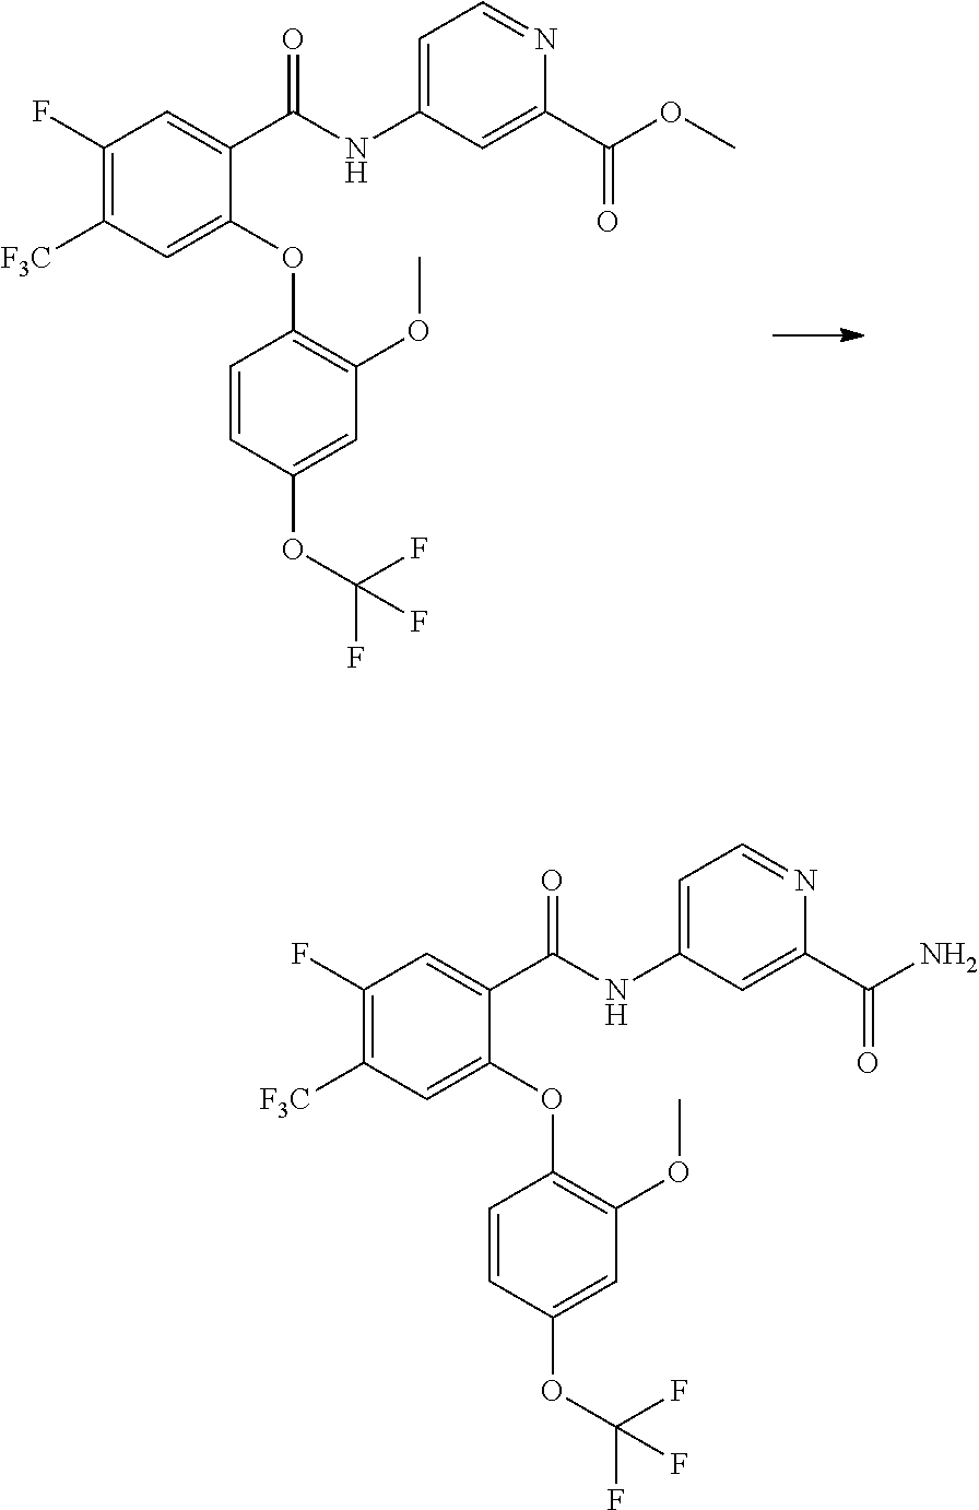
C1(F)=C([F3C])C=C(OC2=C(OC)C=C(OC(F)(F)F)C=C2)C(C(=O)NC2=CC=NC(C(OC)=O)=C2)=C1.C1(F)=C([F3C])C=C(OC2=C(OC)C=C(OC(F)(F)F)C=C2)C(C(=O)NC2=CC=NC(C(N)=O)=C2)=C1
